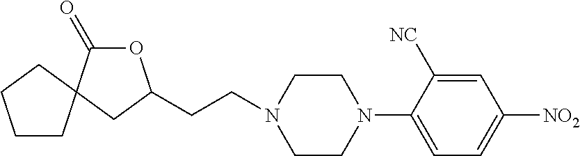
O1C(=O)C2(CC1CCN1CCN(C3=CC=C([NO2])C=C3[NC])CC1)CCCC2
